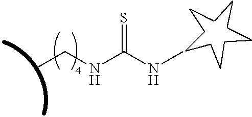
N(CC)C(NC)=S
